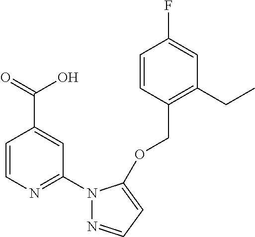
C1=CC(COC2=CC=NN2C2=NC=CC(C(=O)O)=C2)=C(CC)C=C1F
